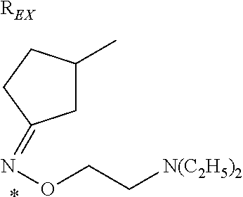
[REX].C1(C)CC(=NOCC[N(C2H5)2])CC1.*
